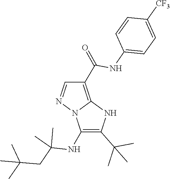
CC(C)(CC(C)(C)NC1=C(C(C)(C)C)NC2=C(C(NC3=CC=C([CF3])C=C3)=O)C=NN21)C
